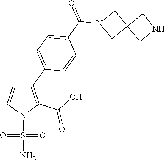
C1(C2=CC=C(C(=O)N3CC4(C3)CNC4)C=C2)=C(C(O)=O)N(S(N)(=O)=O)C=C1
